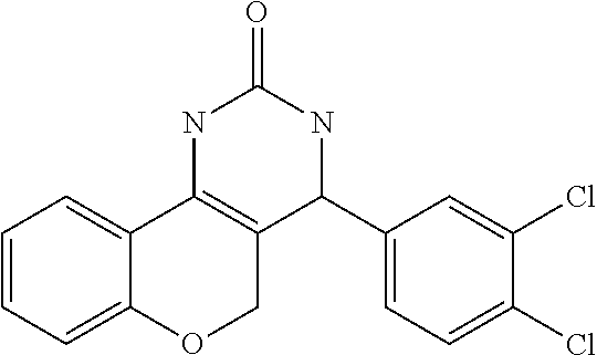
C1=CC=C2C(=C1)C1=C(CO2)C(C2=CC=C(Cl)C(Cl)=C2)NC(=O)N1
